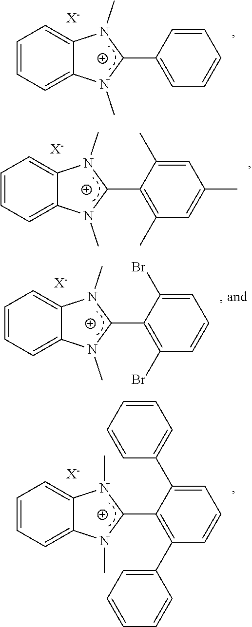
C1=CC=C2C(=C1)N(C)C(C1=CC=CC=C1)N2C.[X-].C1=CC=C2C(=C1)N(C)C(C1=C(C)C=C(C)C=C1C)N2C.[X-].C1=CC=C2C(=C1)N(C)C(C1=C(Br)C=CC=C1Br)N2C.[X-].C1=CC=C2C(=C1)N(C)C(C1=C(C3=CC=CC=C3)C=CC=C1C1=CC=CC=C1)N2C.[X-]
